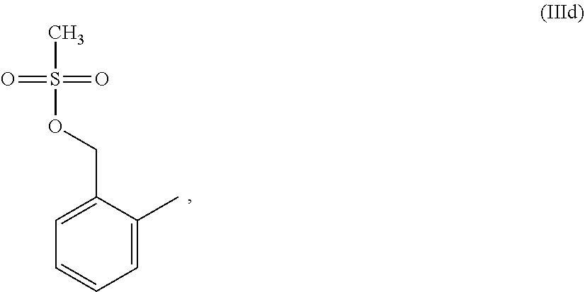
C1=C(C)C(COS(C)(=O)=O)=CC=C1
